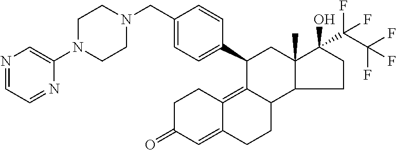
C1C(=O)C=C2C(=C3C(CC2)C2C(C)(CC3C3=CC=C(CN4CCN(C5=CN=CC=N5)CC4)C=C3)C(O)(C(C(F)(F)F)(F)F)CC2)C1
